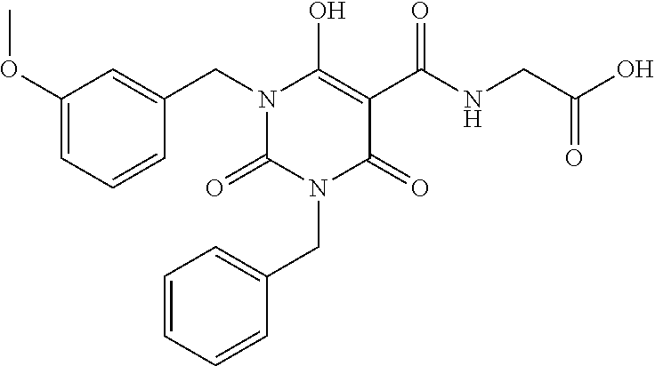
C1(OC)=CC=CC(CN2C(=O)N(CC3=CC=CC=C3)C(=O)C(C(NCC(O)=O)=O)=C2O)=C1
